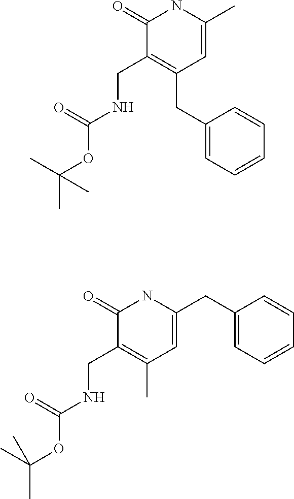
C1=C(CC2=C(CNC(OC(C)(C)C)=O)C(=O)NC(C)=C2)C=CC=C1.CC1=C(CNC(OC(C)(C)C)=O)C(=O)NC(CC2=CC=CC=C2)=C1
